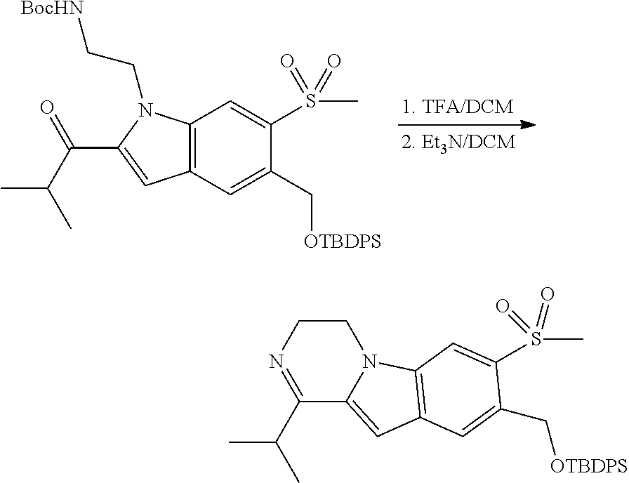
C12=C(N(CC[BocHN])C(C(C(C)C)=O)=C1)C=C(S(C)(=O)=O)C(C[OTBDPS])=C2.C1CN=C(C(C)C)C2=CC3=C(N12)C=C(S(C)(=O)=O)C(C[OTBDPS])=C3
